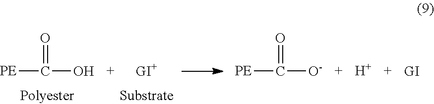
[PE]C(O)=O.[GI+].[PE]C([O-])=O.[H].[GI]
